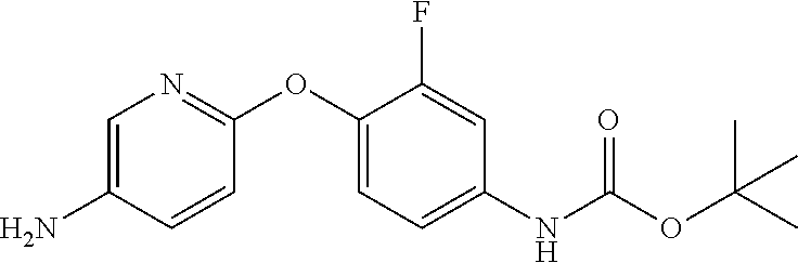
C1=C(N)C=CC(OC2=CC=C(NC(OC(C)(C)C)=O)C=C2F)=N1
